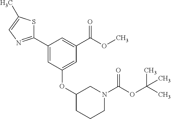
O(C(C1=CC(C2=NC=C(C)S2)=CC(OC2CN(C(OC(C)(C)C)=O)CCC2)=C1)=O)C
